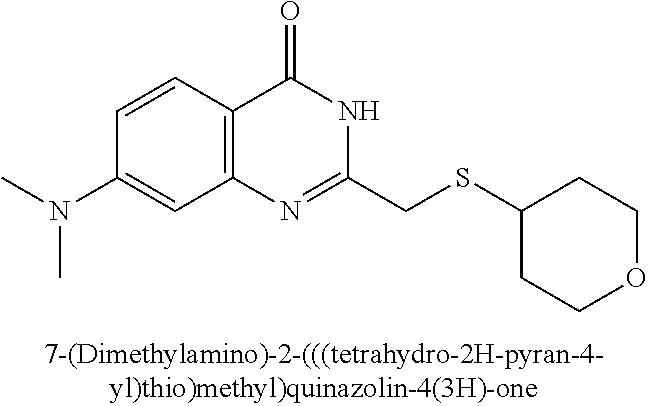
C1(N(C)C)=CC2=C(C=C1)C(=O)NC(CSC1CCOCC1)=N2
